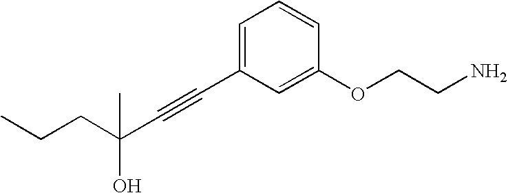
C1=C(C#CC(CCC)(C)O)C=C(OCCN)C=C1
